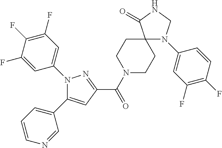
N1(C(C2=NN(C3=CC(F)=C(F)C(F)=C3)C(C3=CC=CN=C3)=C2)=O)CCC2(CC1)N(C1=CC(F)=C(F)C=C1)CNC2=O
